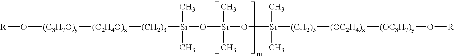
[R]O[(C3H7O)y][(C2H4O)x][(CH2)3][Si](O[Si](O[Si]([(CH2)3][(OC2H4)x][(OC3H7)y]O[R])(C)C)(C)C)(C)C
